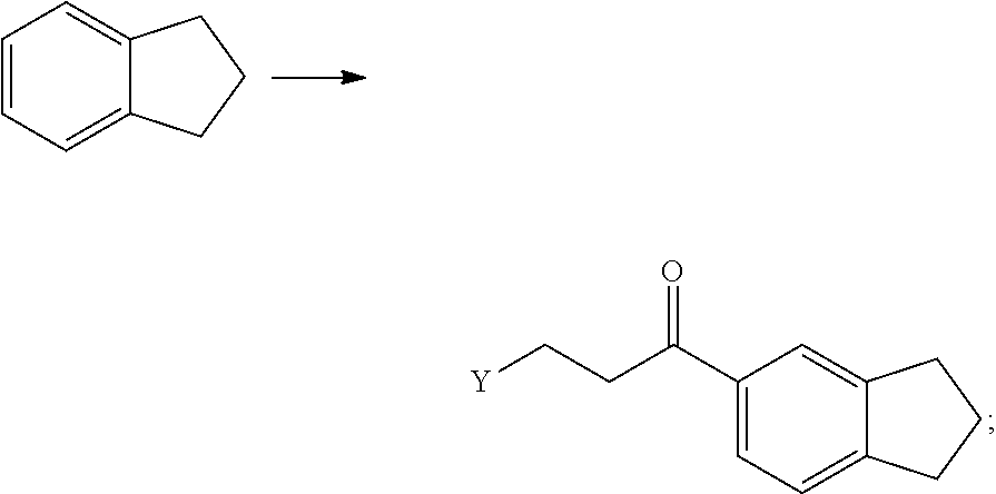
C1=CC=C2C(=C1)CCC2.C1(C(CC[Y])=O)=CC=C2C(=C1)CCC2
